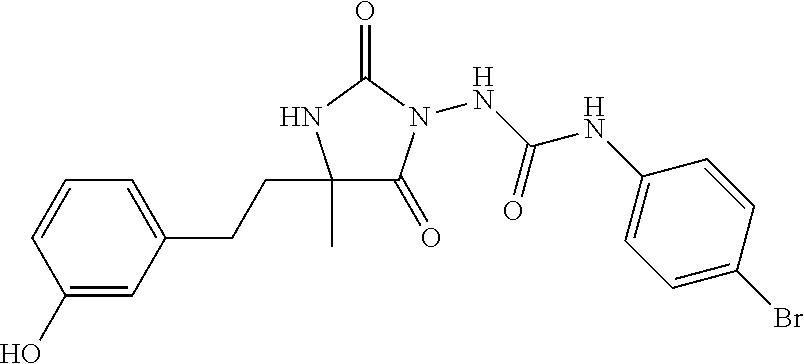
C1(C)(CCC2=CC=CC(O)=C2)C(=O)N(NC(NC2=CC=C(Br)C=C2)=O)C(=O)N1
